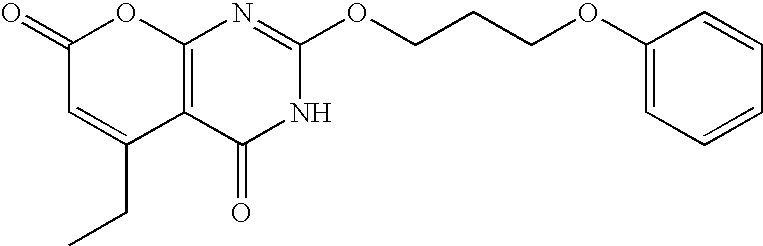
C12=C(C(=O)NC(OCCCOC3=CC=CC=C3)=N1)C(CC)=CC(=O)O2
